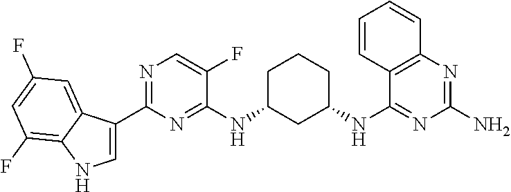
C1(C2=NC=C(F)C(NC3CC(NC4=NC(N)=NC5=C4C=CC=C5)CCC3)=N2)=CNC2=C(F)C=C(F)C=C12
